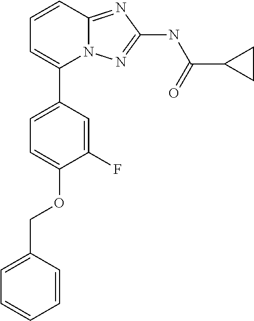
C1=CC(COC2=CC=C(C3=CC=CC4=NC(NC(C5CC5)=O)=NN34)C=C2F)=CC=C1
